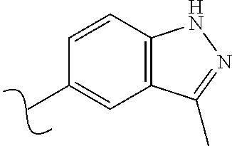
C1=CC2=C(C=C1C)C(C)=NN2
